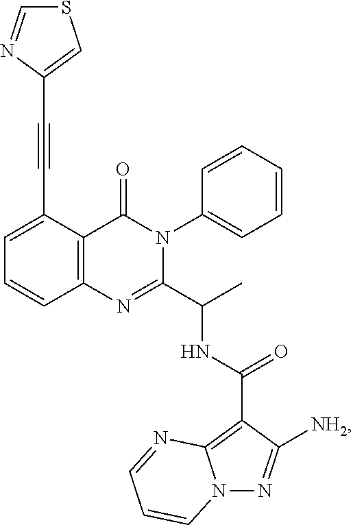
C1=C(C#CC2=CSC=N2)C2=C(C=C1)N=C(C(C)NC(=O)C1=C3N(N=C1[NH2])C=CC=N3)N(C1=CC=CC=C1)C2=O
